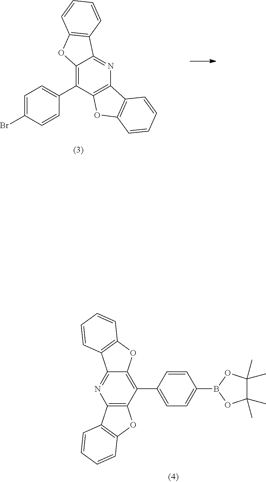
O1C2=C(C3=C1C(C1=CC=C(Br)C=C1)=C1OC4=C(C1=N3)C=CC=C4)C=CC=C2.C1=CC=CC2=C1C1=C(C(C3=CC=C(B4OC(C)(C)C(C)(C)O4)C=C3)=C3C(=N1)C1=C(C=CC=C1)O3)O2
